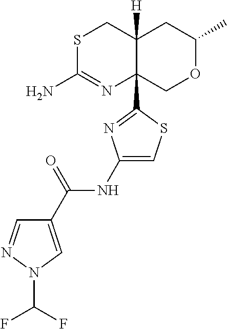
S1C(N)=NC2(C3=NC(NC(C4=CN(C(F)F)N=C4)=O)=CS3)C([H])(C1)CC(C)OC2
